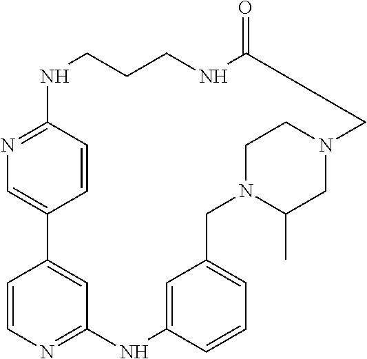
C1=CC2=NC=C1C1=CC(=NC=C1)NC1=CC(=CC=C1)CN1C(C)CN(CC1)CC(=O)NCCCN2
